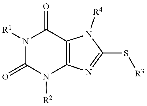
N1([R1])C(=O)C2=C(N([R2])C1=O)N=C(S[R3])N2[R4]
